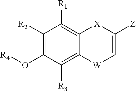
C1([R2])=C(O[R4])C([R3])=C2C(=C1[R1])[X]C([Z])=C[W]2
